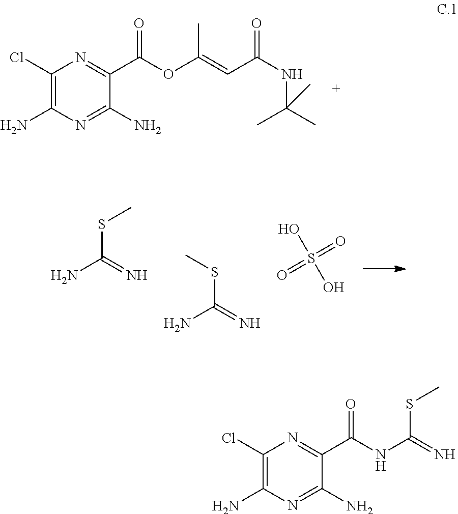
NC(=N)SC.NC(=N)SC.O=S(=O)(O)O.C1(Cl)=C(N)N=C(N)C(C(OC(=CC(NC(C)(C)C)=O)C)=O)=N1.C1(Cl)=C(N)N=C(N)C(C(NC(=N)SC)=O)=N1
